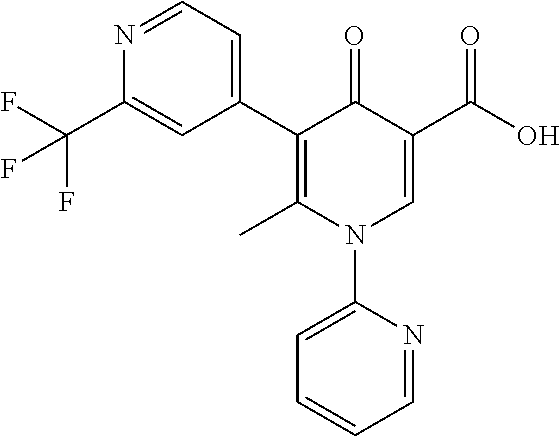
C1(C2=CC=NC(C(F)(F)F)=C2)=C(C)N(C2=CC=CC=N2)C=C(C(=O)O)C1=O
